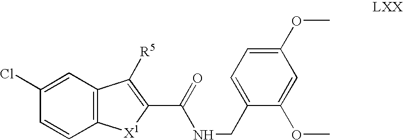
C1(Cl)=CC2=C(C=C1)[X1]C(C(=O)NCC1=CC=C(OC)C=C1OC)=C2[R5]
